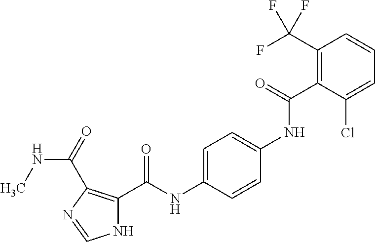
C1(C(F)(F)F)=C(C(NC2=CC=C(NC(C3=C(C(=O)NC)N=CN3)=O)C=C2)=O)C(Cl)=CC=C1
